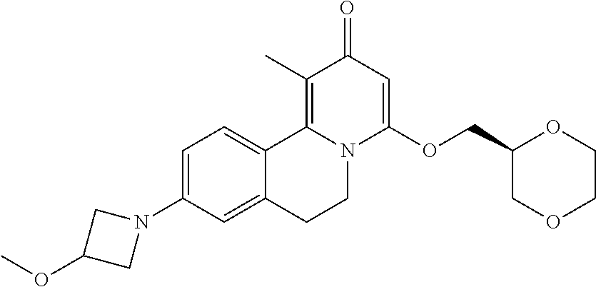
C1=C(N2CC(OC)C2)C=C2C(=C1)C1=C(C)C(=O)C=C(OCC3COCCO3)N1CC2
